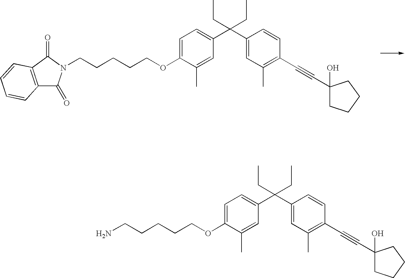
C1=C(OCCCCCN2C(=O)C3=C(C2=O)C=CC=C3)C(C)=CC(C(C2=CC(C)=C(C#CC3(O)CCCC3)C=C2)(CC)CC)=C1.C1=C(OCCCCCN)C(C)=CC(C(C2=CC(C)=C(C#CC3(O)CCCC3)C=C2)(CC)CC)=C1
